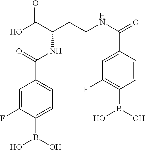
B(O)(C1=CC=C(C(=O)NC(C(O)=O)CCNC(C2=CC(F)=C(B(O)O)C=C2)=O)C=C1F)O
